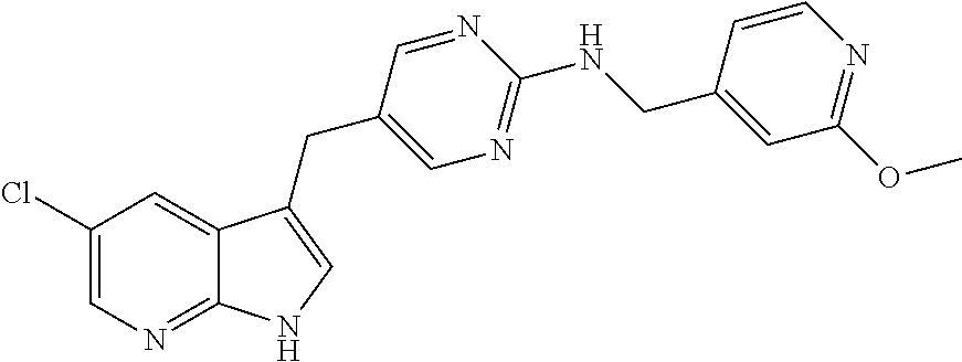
C1(Cl)=CN=C2C(=C1)C(CC1=CN=C(NCC3=CC(OC)=NC=C3)N=C1)=CN2
